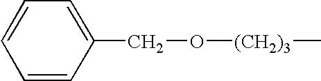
C1=CC(CO[(CH2)3]C)=CC=C1
